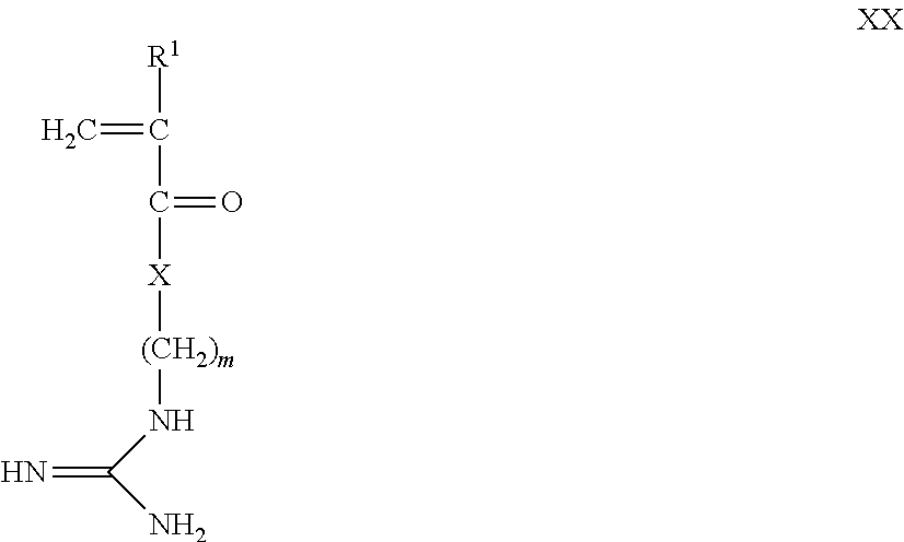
[R1]C(C([X][(CH2)m]NC(=N)N)=O)=C
